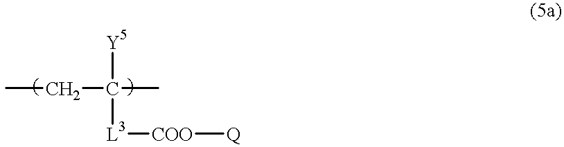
CCC([Y5])(C)[L3][COO][Q]
